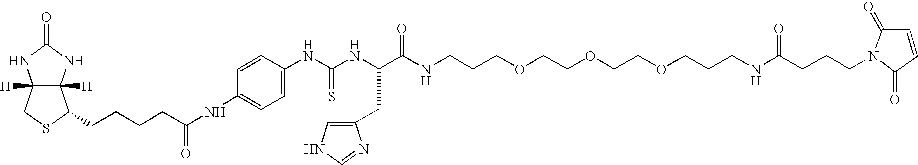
C12([H])C([H])(NC(=O)N1)C(CCCCC(NC1=CC=C(NC(NC(C(NCCCOCCOCCOCCCNC(CCCN3C(=O)C=CC3=O)=O)=O)CC3=CNC=N3)=S)C=C1)=O)SC2
